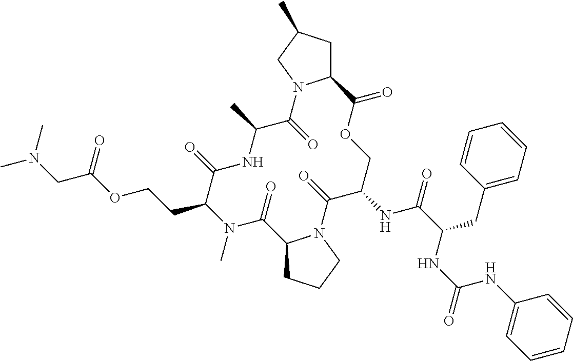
C12CC(C)CN1C(=O)C(C)NC(=O)C(CCOC(CN(C)C)=O)N(C)C(=O)C1CCCN1C(=O)C(NC(=O)C(CC1=CC=CC=C1)NC(=O)NC1=CC=CC=C1)COC2=O
